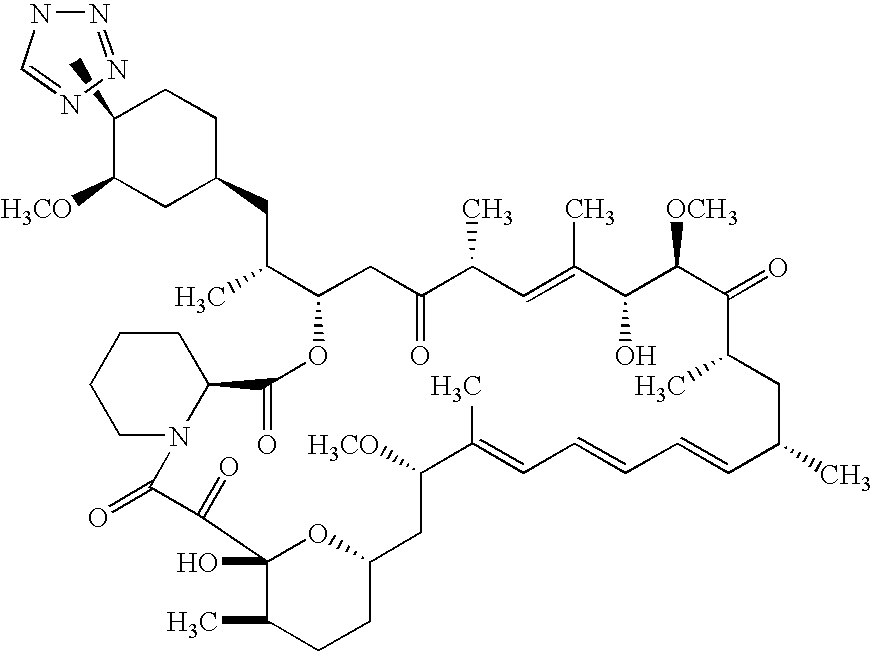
N1=NN=CN1.C1([H3CO])CC(CC(C2OC(=O)C3CCCCN3C(=O)C(=O)C3(O)OC(CC([H3CO])C(C)=CC=CC=CC(C)CC(C)C(=O)C([OCH3])C(O)C(C)=CC(C)C(=O)C2)CCC3C)C)CCC1C
